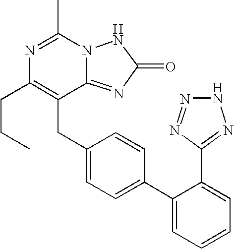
C(C1=CC=C(C2=CC=CC=C2C2=NNN=N2)C=C1)C1=C(CCC)N=C(C)N2C1=NC(=O)N2
